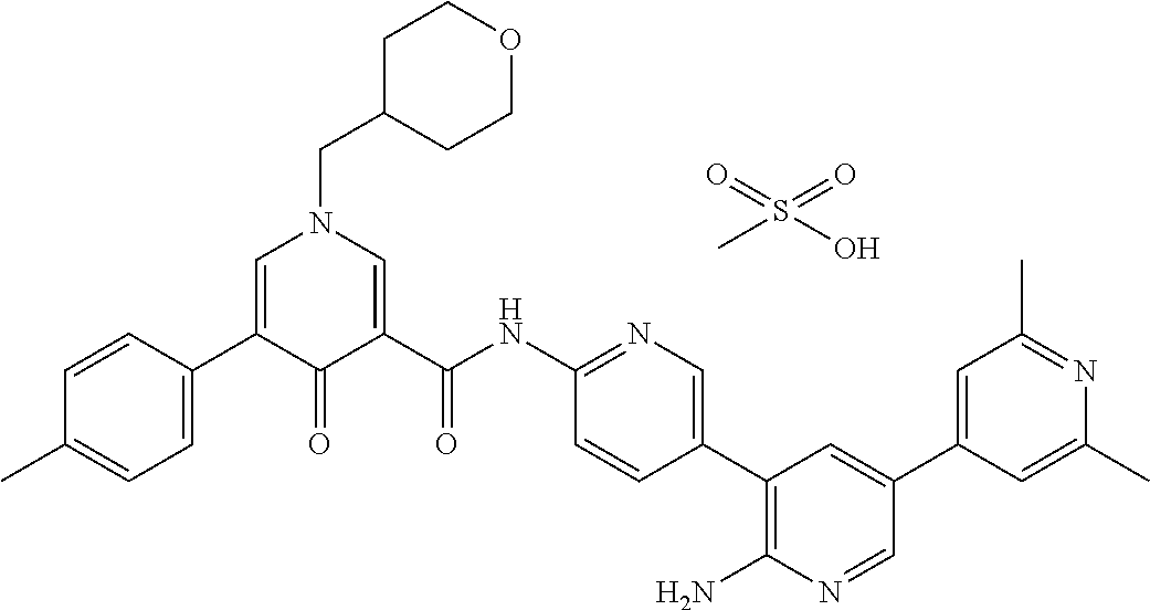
C1C(CN2C=C(C3=CC=C(C)C=C3)C(=O)C(C(NC3=NC=C(C4=C(N)N=CC(C5=CC(C)=NC(C)=C5)=C4)C=C3)=O)=C2)CCOC1.O=S(=O)(C)O
